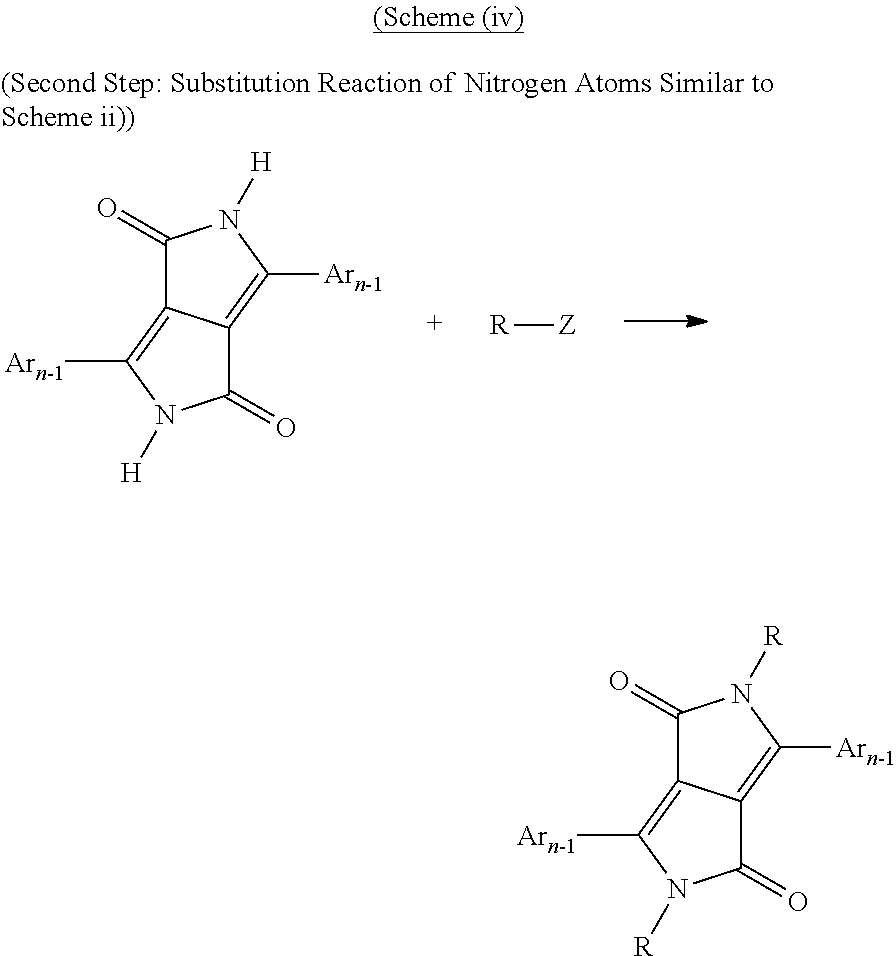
C1(=O)C2=C([Arn-1])N([R])C(=O)C2=C([Arn-1])N1[R].C1(=O)C2=C([Arn-1])N([H])C(=O)C2=C([Arn-1])N1[H].[R][Z]
